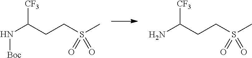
N(C(CCS(C)(=O)=O)[CF3])[Boc].NC(CCS(C)(=O)=O)[CF3]
